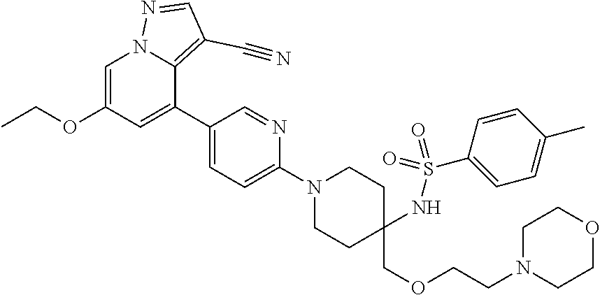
CCOC1=CN2C(=C(C#N)C=N2)C(C2=CC=C(N3CCC(COCCN4CCOCC4)(NS(=O)(C4=CC=C(C)C=C4)=O)CC3)N=C2)=C1
